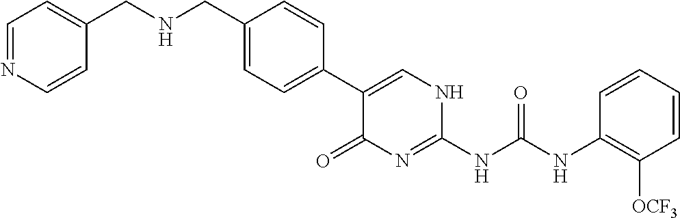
N(CC1=CC=C(C2=CNC(NC(NC3=C([OCF3])C=CC=C3)=O)=NC2=O)C=C1)CC1=CC=NC=C1
